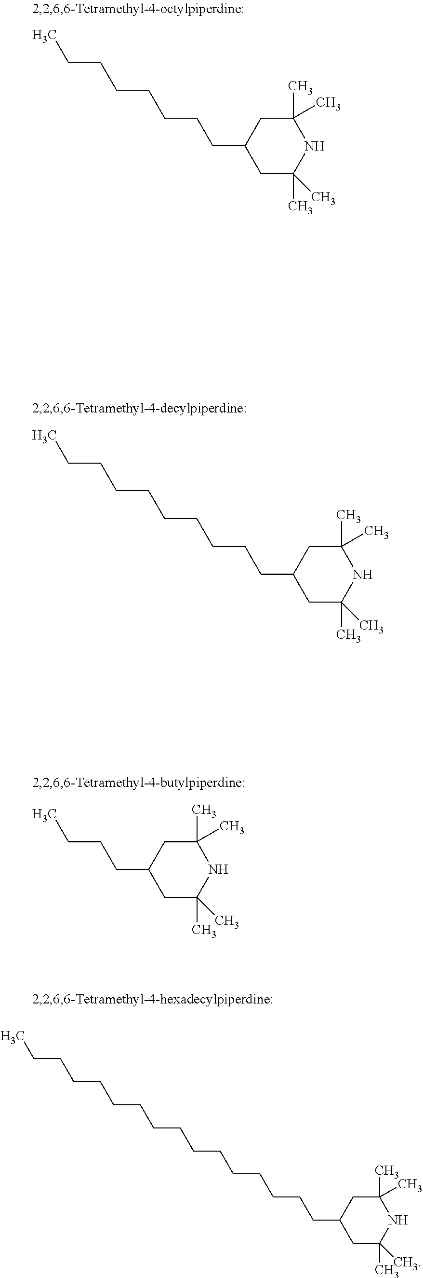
C1(C)(C)NC(C)(C)CC(CCCCCCCC)C1.C1(C)(C)NC(C)(C)CC(CCCCCCCCCC)C1.C1(C)(C)NC(C)(C)CC(CCCC)C1.C1(C)(C)NC(C)(C)CC(CCCCCCCCCCCCCCCC)C1
